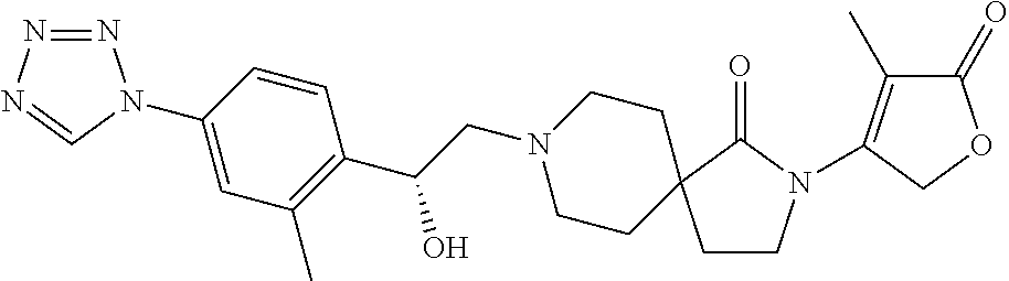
N1=NN=CN1C1=CC(C)=C(C(CN2CCC3(CC2)CCN(C2=C(C)C(=O)OC2)C3=O)O)C=C1
